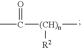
CC(=O)[(CH)n](C)[R2]
